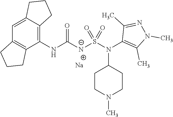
C1=C2C(=C(NC([N-]S(N(C3=C(C)N(C)N=C3C)C3CCN(C)CC3)(=O)=O)=O)C3=C1CCC3)CCC2.[Na]
